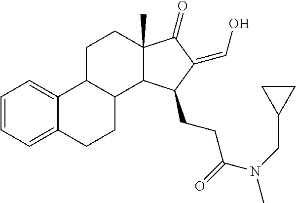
C1=CC=C2C(=C1)C1C(CC2)C2C(C)(CC1)C(=O)C(=CO)C2CCC(N(CC1CC1)C)=O
